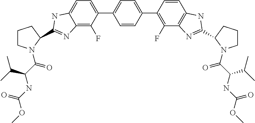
C1=CC(C2=C(F)C3=C(C=C2)NC(C2CCCN2C(C(NC(OC)=O)C(C)C)=O)=N3)=CC=C1C1=CC=C2C(=C1F)N=C(C1N(C(C(C(C)C)NC(OC)=O)=O)CCC1)N2
